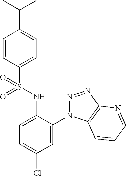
C1=CC(S(NC2=CC=C(Cl)C=C2N2N=NC3=C2C=CC=N3)(=O)=O)=CC=C1C(C)C
